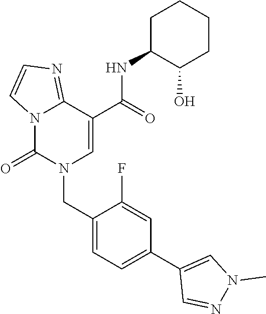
C12=NC=CN1C(=O)N(CC1=CC=C(C3=CN(C)N=C3)C=C1F)C=C2C(NC1C(O)CCCC1)=O
